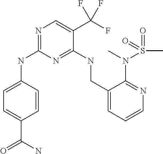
C1=CC(NC2=NC=C(C(F)(F)F)C(NCC3=CC=CN=C3N(C)S(C)(=O)=O)=N2)=CC=C1C(=O)N
